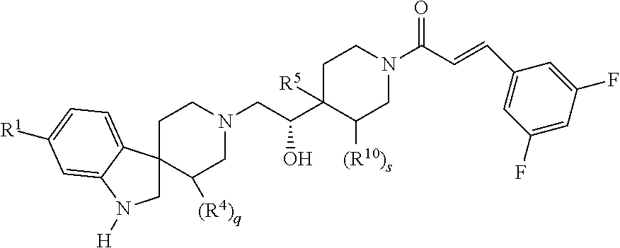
C1CN(CC(C2([R5])C([(R10)s])CN(C(C=CC3=CC(F)=CC(F)=C3)=O)CC2)O)CC([(R4)q])C12CN([H])C1=CC([R1])=CC=C21
